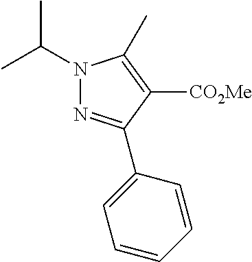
N1(C(C)C)N=C(C2=CC=CC=C2)C([CO2Me])=C1C
